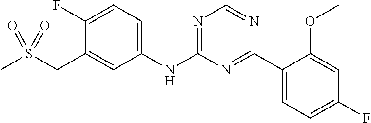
C1(NC2=NC=NC(C3=CC=C(F)C=C3OC)=N2)=CC=C(F)C(CS(C)(=O)=O)=C1
